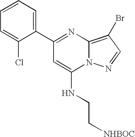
C1=CC=C(C2=NC3=C(Br)C=NN3C(NCC[NHBOC])=C2)C(Cl)=C1
